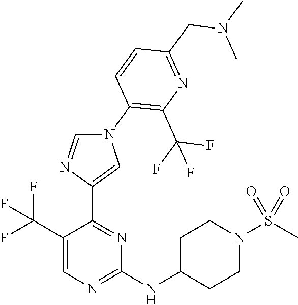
N1(C2=C(C(F)(F)F)N=C(CN(C)C)C=C2)C=NC(C2=NC(NC3CCN(S(C)(=O)=O)CC3)=NC=C2C(F)(F)F)=C1
